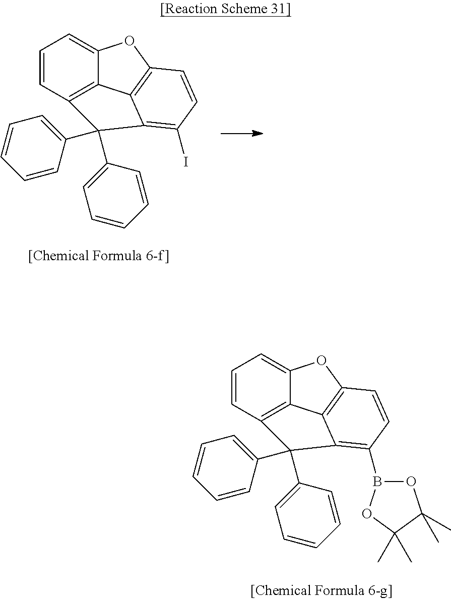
C1=CC2=C3C(=C1)OC1=C3C(=C(I)C=C1)C2(C1=CC=CC=C1)C1=CC=CC=C1.C1=CC2=C3C(=C1)OC1=C3C(=C(B3OC(C)(C)C(C)(C)O3)C=C1)C2(C1=CC=CC=C1)C1=CC=CC=C1
